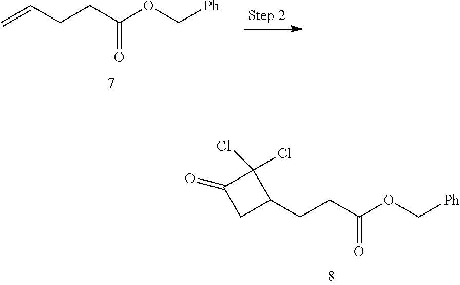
C(CC(OC[Ph])=O)C=C.C(CC(OC[Ph])=O)C1C(Cl)(Cl)C(=O)C1
